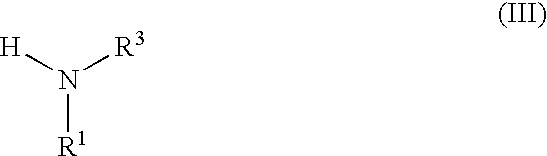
[H]N([R3])[R1]
